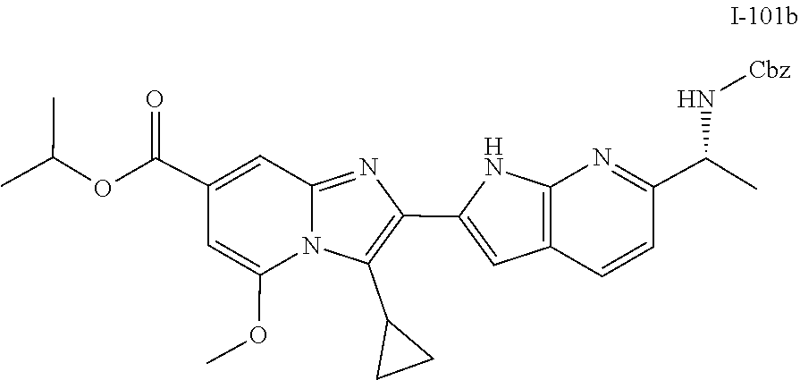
COC1=CC(C(OC(C)C)=O)=CC2=NC(C3=CC4=C(N=C(C(C)N[Cbz])C=C4)N3)=C(C3CC3)N21
